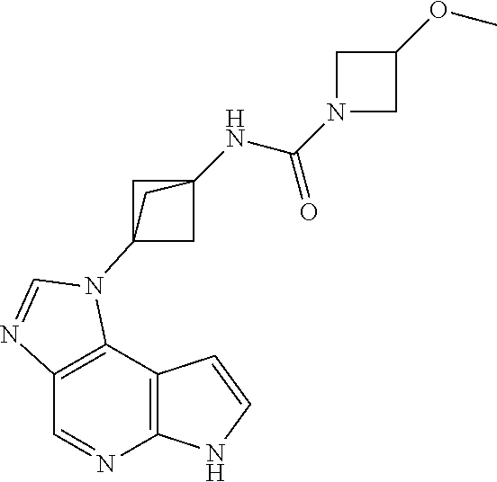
C1=NC2=C(C3=C1N=CN3C13CC(NC(N4CC(OC)C4)=O)(C1)C3)C=CN2
